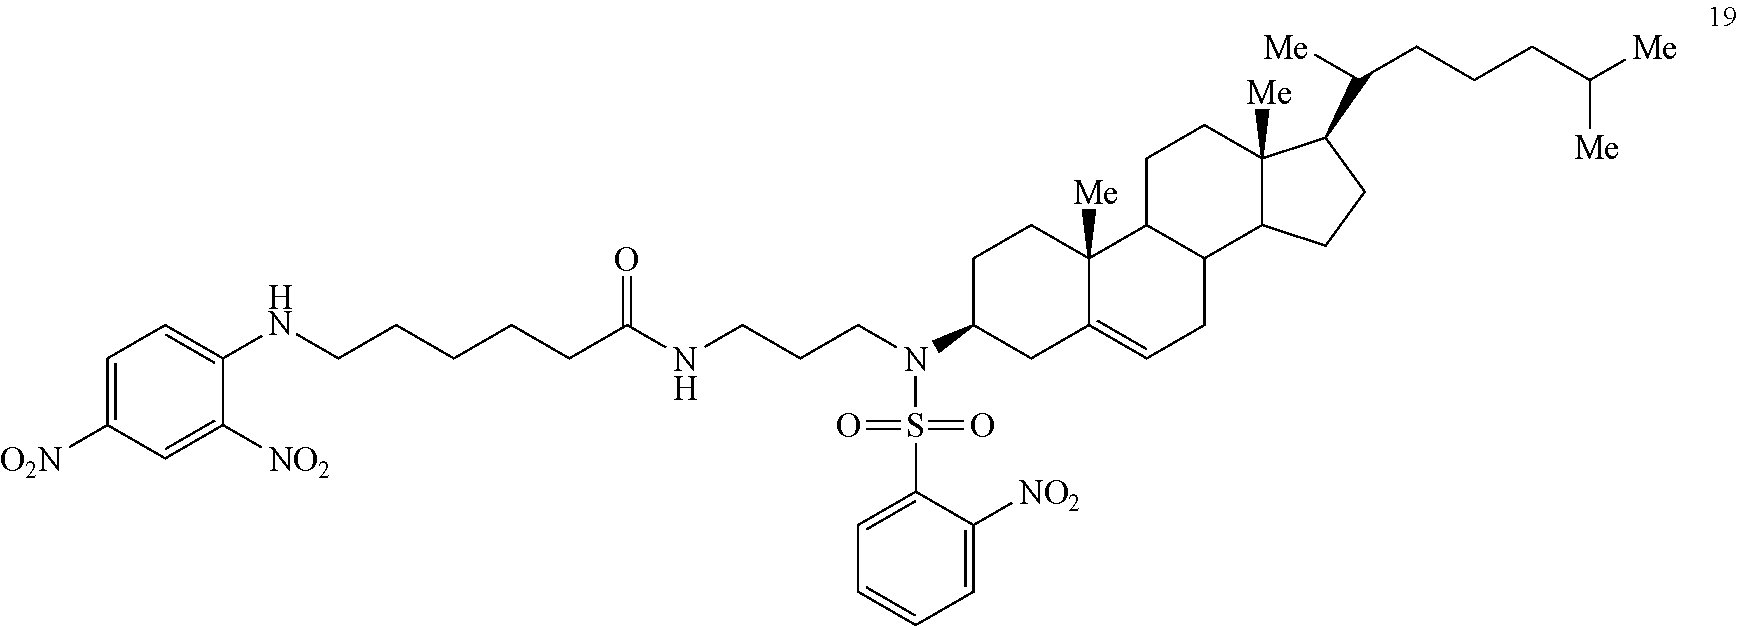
N(C1CC2=CCC3C(C2([Me])CC1)CCC1([Me])C3CCC1C([Me])CCCC([Me])[Me])(CCCNC(=O)CCCCCNC1=CC=C([O2N])C=C1[NO2])S(=O)(=O)C1=CC=CC=C1[NO2]
